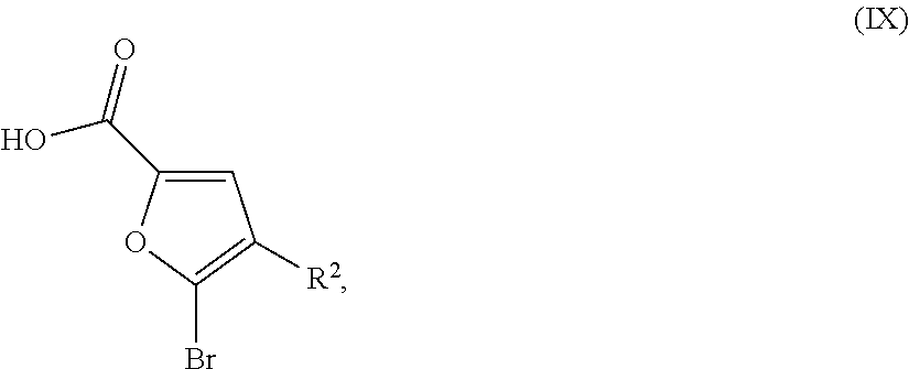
C1=C(C(O)=O)OC(Br)=C1[R2]
